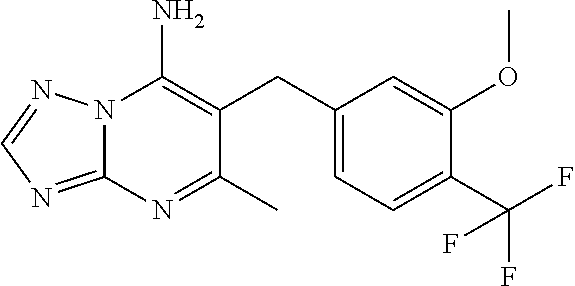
N12C(=NC=N1)N=C(C)C(CC1=CC=C(C(F)(F)F)C(OC)=C1)=C2N
